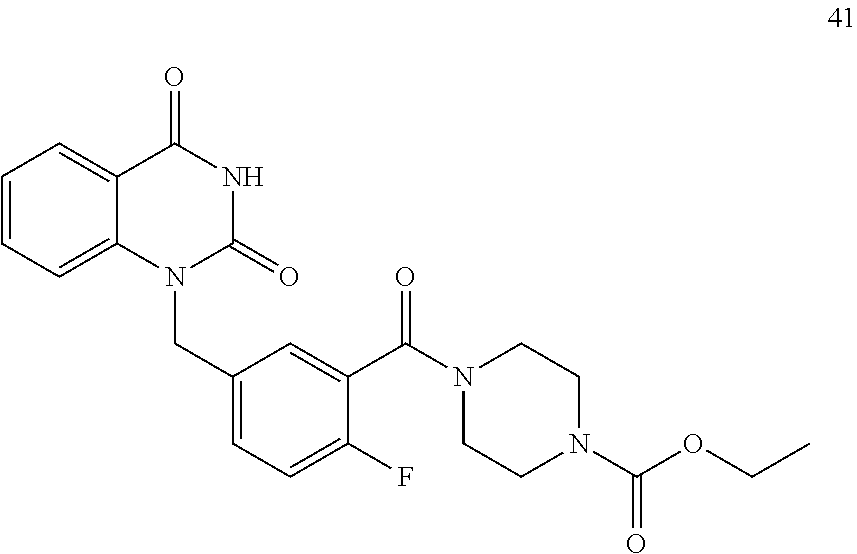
C1=CC=C2C(=C1)C(=O)NC(=O)N2CC1=CC=C(F)C(C(N2CCN(C(OCC)=O)CC2)=O)=C1
